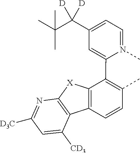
C1=N(C)C(C2=C(C)C=CC3=C2[X]C2=C3C([CD3])=CC([D3C])=N2)=CC(C(C(C)(C)C)([D])[D])=C1
